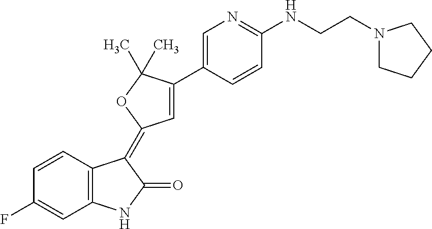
C1=CC2=C(C=C1F)NC(=O)C2=C1C=C(C2=CN=C(NCCN3CCCC3)C=C2)C(C)(C)O1
